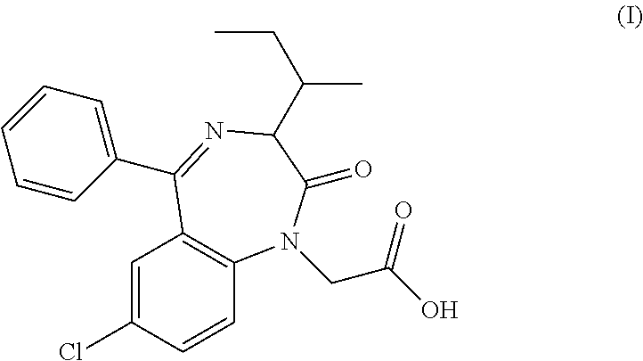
C1=C(Cl)C=CC2=C1C(C1=CC=CC=C1)=NC(C(CC)C)C(=O)N2CC(O)=O
